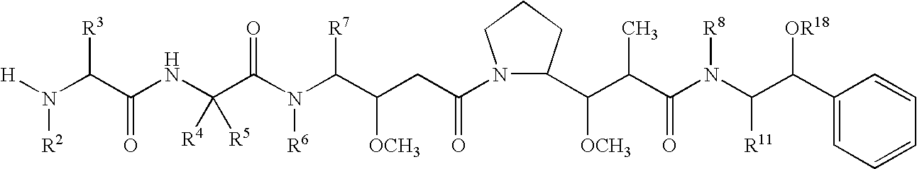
[H]N(C(C(NC(C(N(C(C(CC(N1C(C(C(C(N(C([R11])C(C2=CC=CC=C2)[OR18])[R8])=O)C)[OCH3])CCC1)=O)[OCH3])[R7])[R6])=O)([R4])[R5])=O)[R3])[R2]
